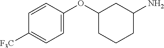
C1(OC2=CC=C([F3C])C=C2)CCCC(N)C1
